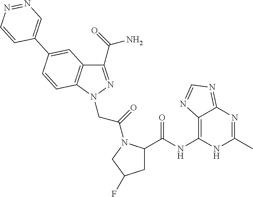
C1(NC(=O)C2CC(F)CN2C(CN2N=C(C(N)=O)C3=C2C=CC(C2=CN=NC=C2)=C3)=O)=C2C(=NC=N2)N=C(C)N1
